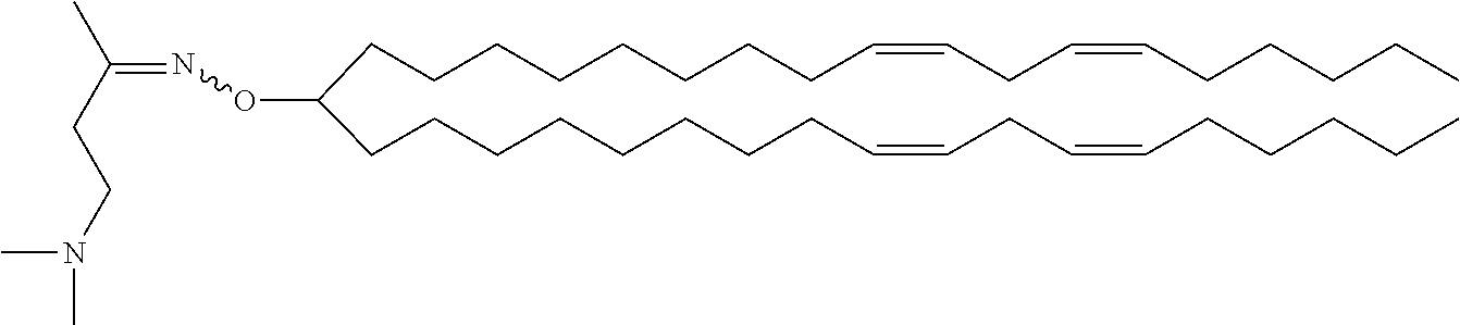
CCCCCC=CCC=CCCCCCCCCC(CCCCCCCCC=CCC=CCCCCC)ON=C(C)CCN(C)C
